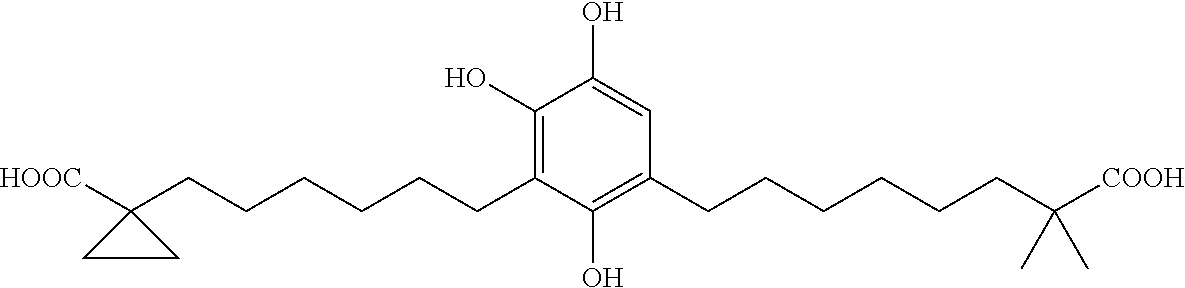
C1(O)=C(CCCCCCC2([HOOC])CC2)C(O)=C(CCCCCCC(C)(C)[COOH])C=C1O
